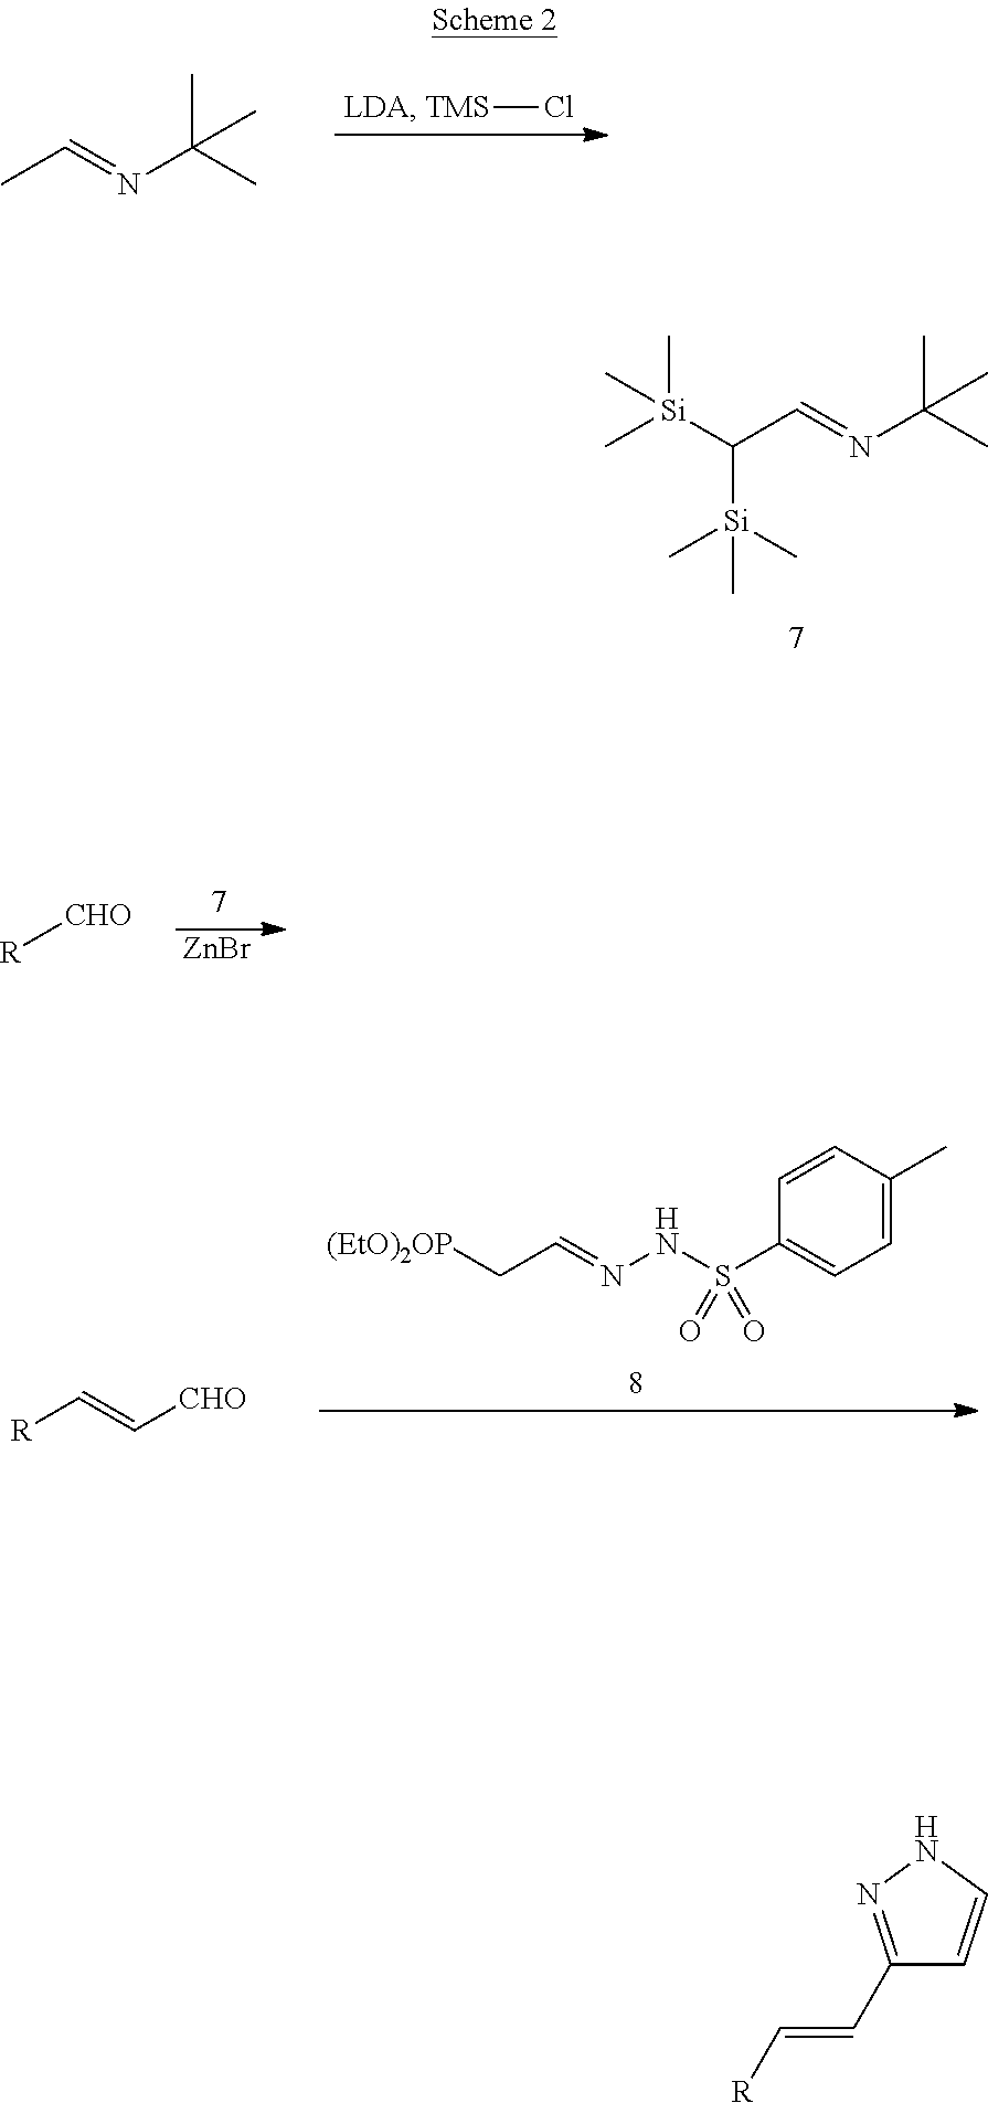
C(C=NC(C)(C)C)([Si](C)(C)C)[Si](C)(C)C.[TMS]Cl.CC=NC(C)(C)C.[ZnBr].[R][CHO].C1=C(C)C=CC(S(NN=CC[(EtO)2OP])(=O)=O)=C1.[R]C=C[CHO].C1(C=C[R])=NNC=C1
